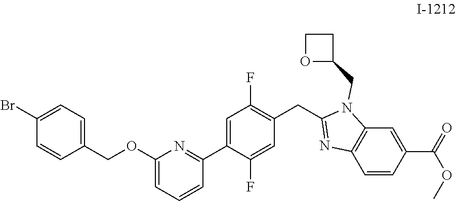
C1=C(C2=NC(OCC3=CC=C(Br)C=C3)=CC=C2)C(F)=CC(CC2=NC3=C(N2CC2CCO2)C=C(C(OC)=O)C=C3)=C1F
